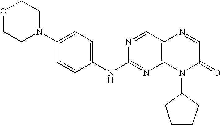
N1(C2=CC=C(NC3=NC4=C(C=N3)N=CC(=O)N4C3CCCC3)C=C2)CCOCC1
